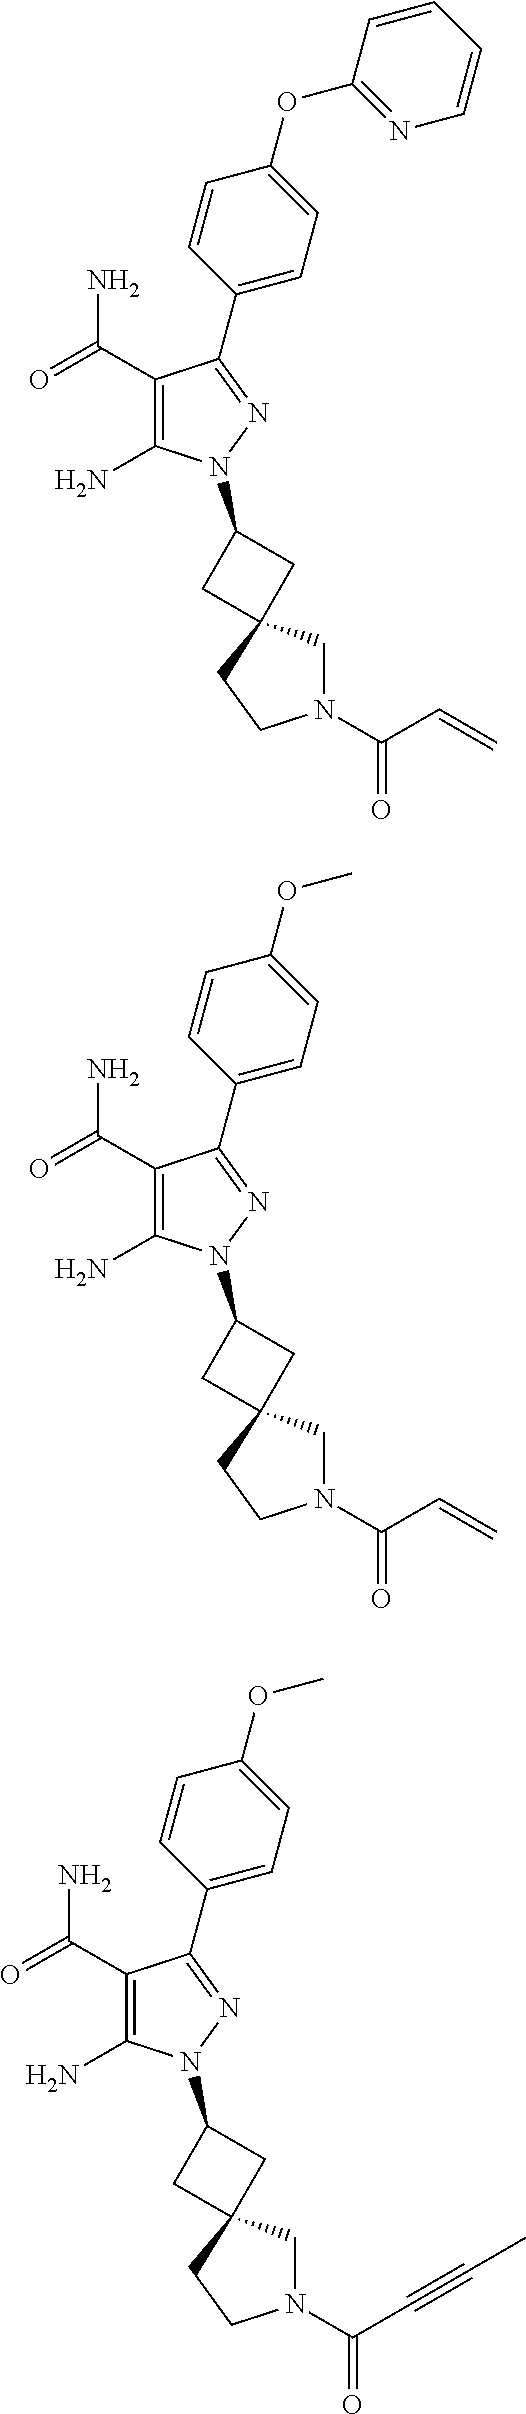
C1(C(=O)N)=C(N)N(C2CC3(C2)CN(C(C=C)=O)CC3)N=C1C1=CC=C(OC2=NC=CC=C2)C=C1.C1(C(=O)N)=C(N)N(C2CC3(C2)CN(C(C=C)=O)CC3)N=C1C1=CC=C(OC)C=C1.C1(C(=O)N)=C(N)N(C2CC3(C2)CN(C(C#CC)=O)CC3)N=C1C1=CC=C(OC)C=C1
